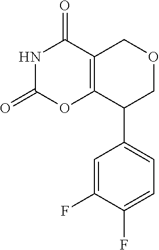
N1C(=O)OC2=C(C1=O)COCC2C1=CC=C(F)C(F)=C1
